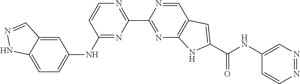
C1(NC2=CC=C3C(=C2)C=NN3)=NC(C2=NC3=C(C=N2)C=C(C(NC2=CN=NC=C2)=O)N3)=NC=C1
